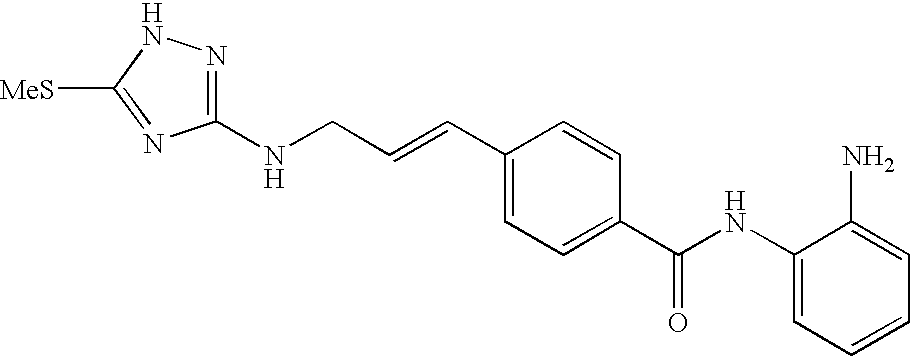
C(C=CC1=CC=C(C(NC2=CC=CC=C2N)=O)C=C1)NC1=NNC([MeS])=N1
